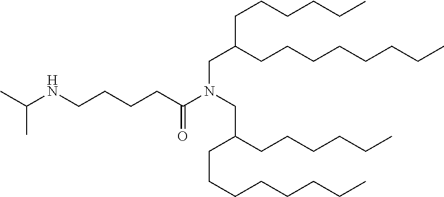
C(NCCCCC(N(CC(CCCCCC)CCCCCCCC)CC(CCCCCC)CCCCCCCC)=O)(C)C
